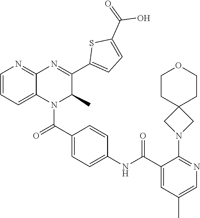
C1=C(C(=O)N2C(C)C(C3=CC=C(C(=O)O)S3)=NC3=NC=CC=C23)C=CC(NC(C2=CC(C)=CN=C2N2CC3(C2)CCOCC3)=O)=C1
